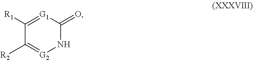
C1([R1])=[G1]C(=O)N[G2]=C1[R2]
